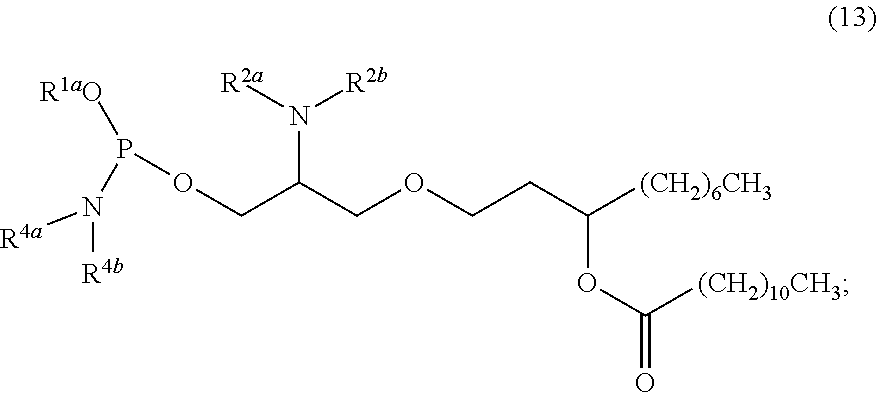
C(C(COCCC([(CH2)6CH3])OC([(CH2)10CH3])=O)N([R2b])[R2a])OP(N([R4b])[R4a])[R1aO]
